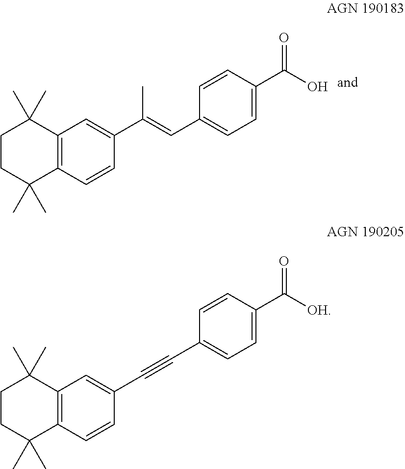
C1CC(C)(C)C2=C(C1(C)C)C=C(C(=CC1=CC=C(C(O)=O)C=C1)C)C=C2.C1CC(C)(C)C2=C(C1(C)C)C=C(C#CC1=CC=C(C([OH])=O)C=C1)C=C2
